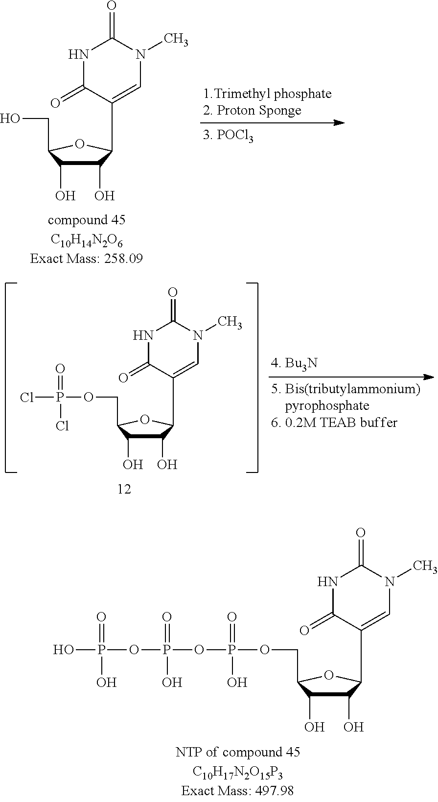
C1(C2C(O)C(O)C(COP(OP(OP(O)(=O)O)(=O)O)(=O)O)O2)=CN(C)C(=O)NC1=O.C1(C2C(O)C(O)C(CO)O2)=CN(C)C(=O)NC1=O.C1(C2C(O)C(O)C(COP(Cl)(=O)Cl)O2)=CN(C)C(=O)NC1=O
